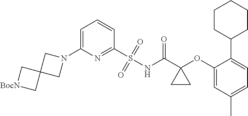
C1(N2CC3(C2)C[BocN]C3)=CC=CC(S(=O)(=O)NC(C2(OC3=CC(C)=CC=C3C3CCCCC3)CC2)=O)=N1
